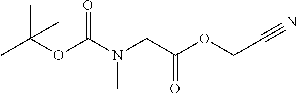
CC(OC(N(CC(OCC#N)=O)C)=O)(C)C
